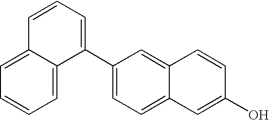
C1=CC=C(C2=CC=C3C(=C2)C=CC(O)=C3)C2=CC=CC=C12
